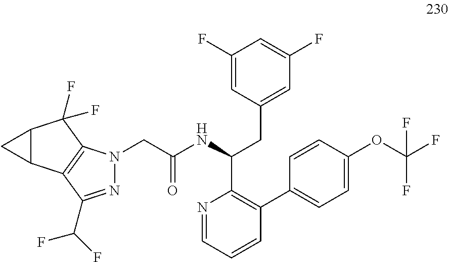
C1(F)=CC(CC(C2=C(C3=CC=C(OC(F)(F)F)C=C3)C=CC=N2)NC(CN2N=C(C(F)F)C3=C2C(F)(F)C2C3C2)=O)=CC(F)=C1
